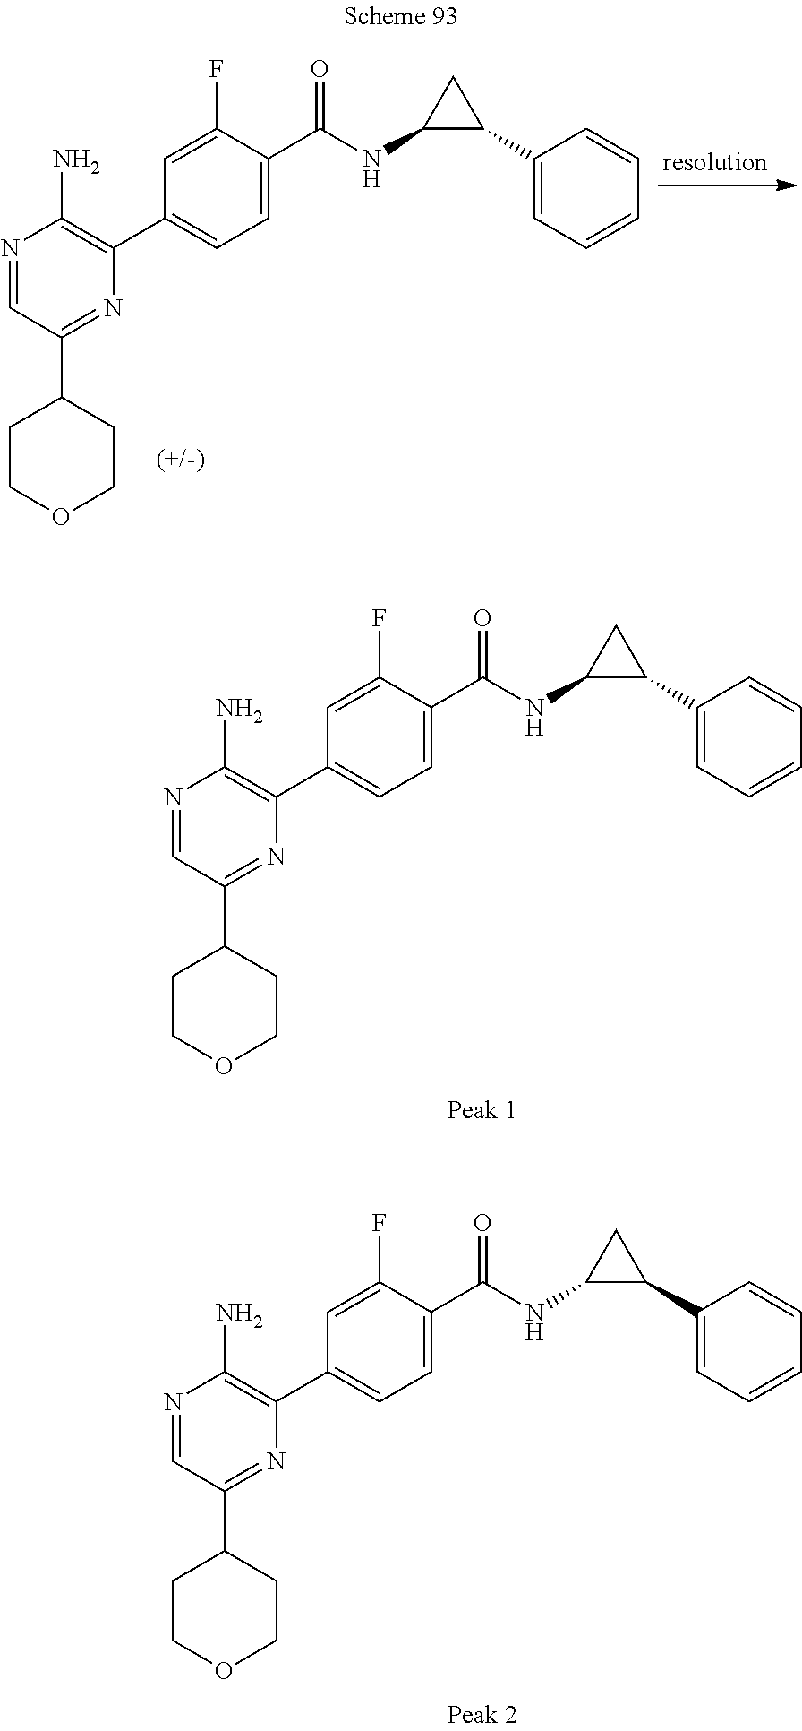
N1=CC(C2CCOCC2)=NC(C2=CC=C(C(NC3C(C4=CC=CC=C4)C3)=O)C(F)=C2)=C1N.N1=CC(C2CCOCC2)=NC(C2=CC=C(C(NC3C(C4=CC=CC=C4)C3)=O)C(F)=C2)=C1N.N1=CC(C2CCOCC2)=NC(C2=CC=C(C(NC3C(C4=CC=CC=C4)C3)=O)C(F)=C2)=C1N
